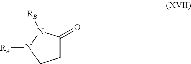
O=C1CCN([RA])N1[RB]
